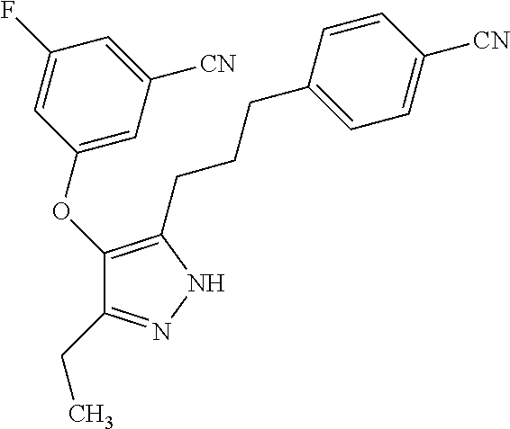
C1(OC2=CC([CN])=CC(F)=C2)=C(CCCC2=CC=C([CN])C=C2)NN=C1CC
